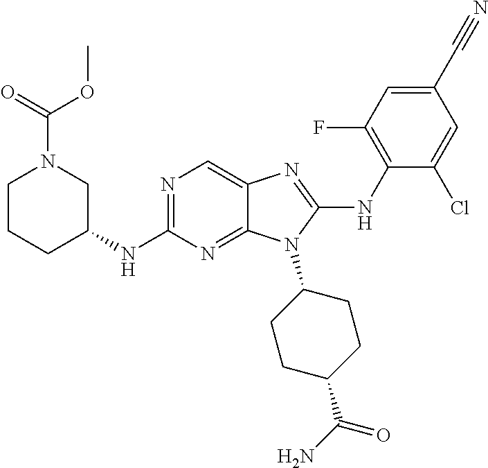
N1=C(NC2CN(C(=O)OC)CCC2)N=C2C(=C1)N=C(NC1=C(F)C=C(C#N)C=C1Cl)N2C1CCC(C(N)=O)CC1
